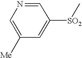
C1=NC=C([Me])C=C1[SO2]C
